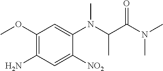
C1(OC)=C(N)C=C([NO2])C(N(C(C(N(C)C)=O)C)C)=C1
